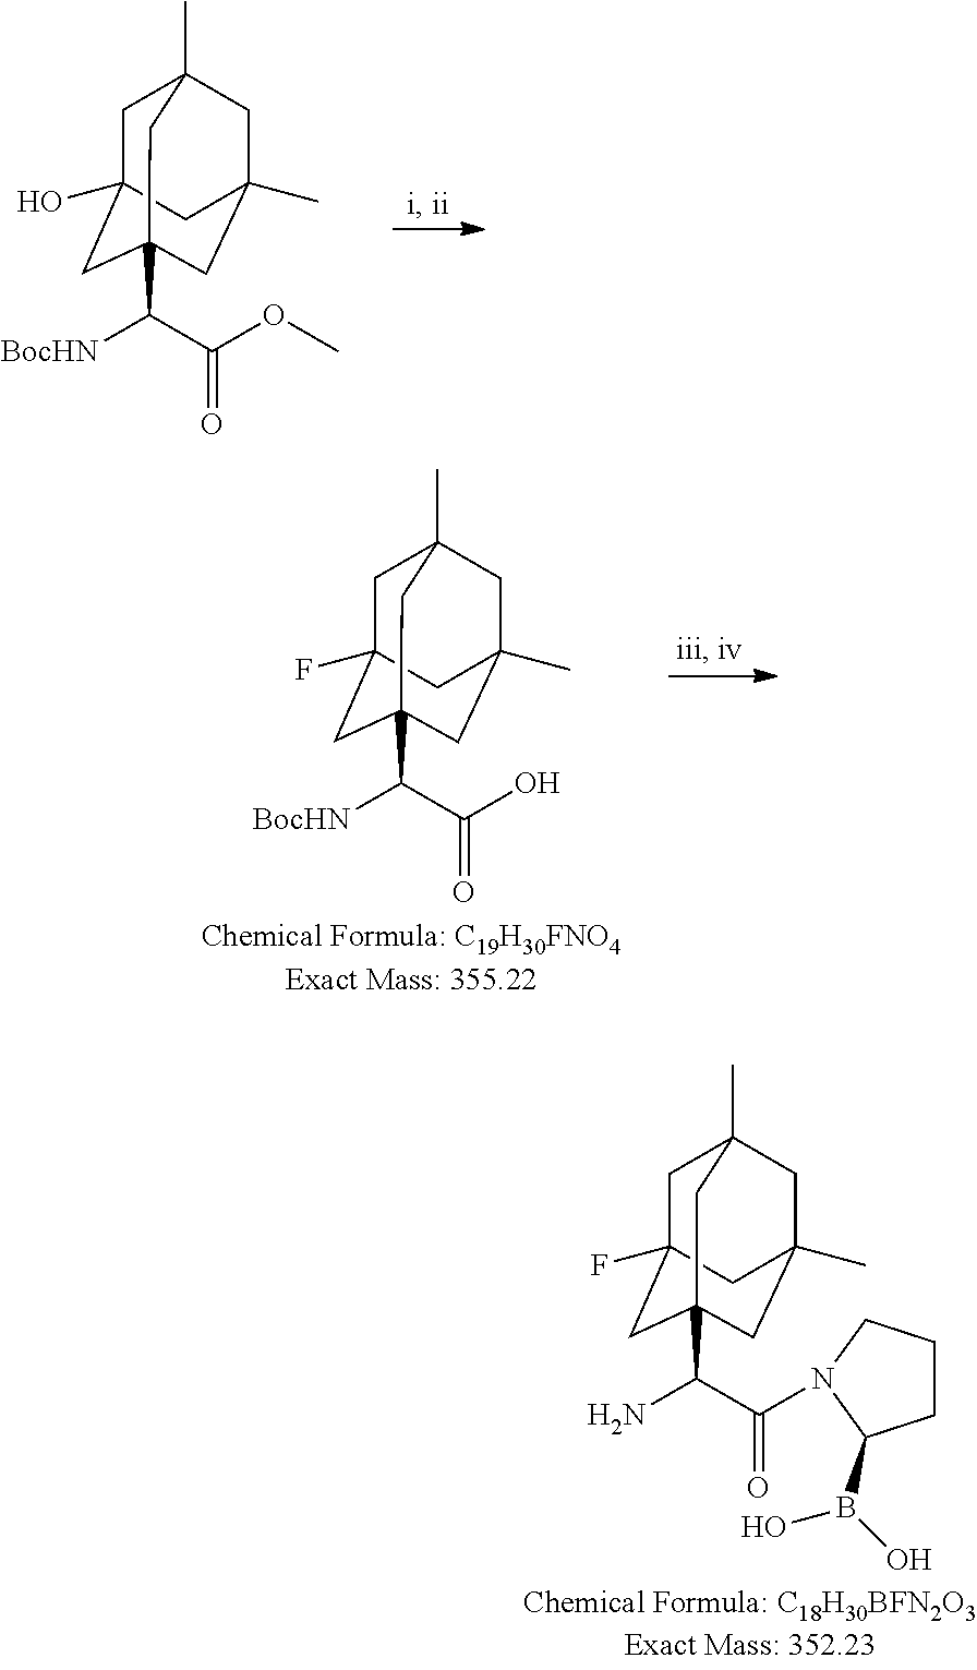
C1C2(F)CC3(C(C(N4C(B(O)O)CCC4)=O)N)CC(C)(CC1(C)C3)C2.C1C2(O)CC3(C(C(OC)=O)[BocHN])CC(C)(CC1(C)C3)C2.C1C2(F)CC3(C(C(O)=O)[BocHN])CC(C)(CC1(C)C3)C2
